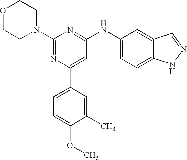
C1(N2CCOCC2)=NC(C2=CC=C(OC)C(C)=C2)=CC(NC2=CC=C3C(=C2)C=NN3)=N1
